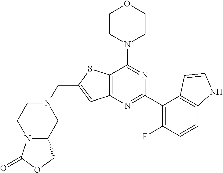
C12=C(N=C(C3=C(F)C=CC4=C3C=CN4)N=C1N1CCOCC1)C=C(CN1CCN3C(C1)COC3=O)S2
